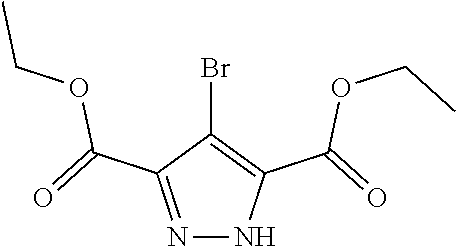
N1=C(C(OCC)=O)C(Br)=C(C(OCC)=O)N1
